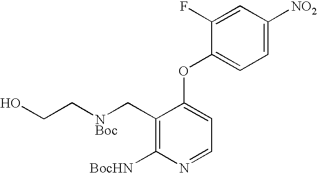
C1(C[NBoc]CCO)=C([BocHN])N=CC=C1OC1=CC=C([NO2])C=C1F
